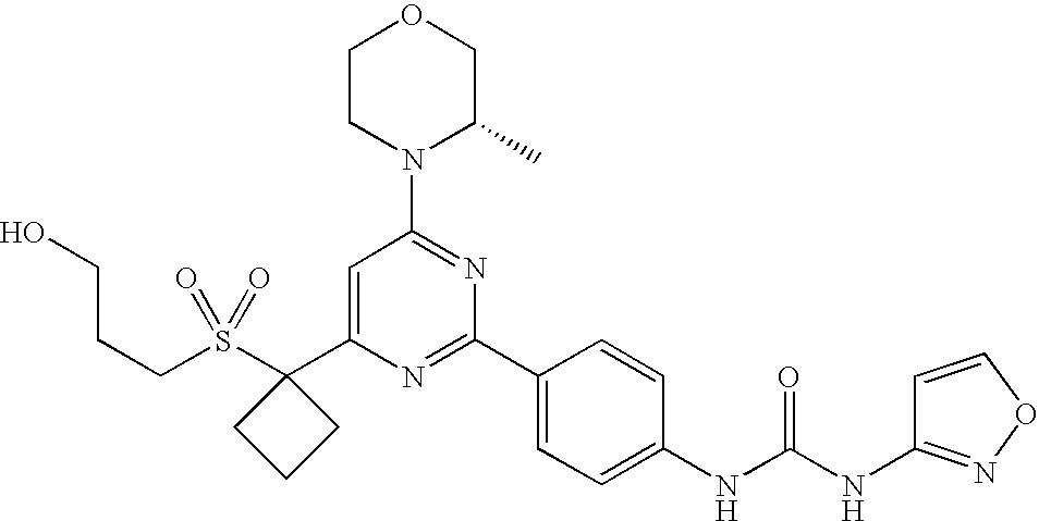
C(S(=O)(=O)C1(C2=CC(N3C(C)COCC3)=NC(C3=CC=C(NC(NC4=NOC=C4)=O)C=C3)=N2)CCC1)CCO
